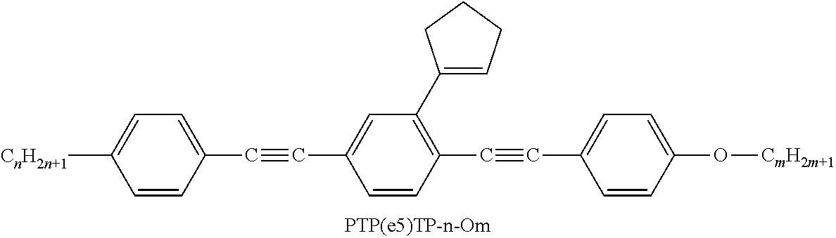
[CnH2n+1]C1=CC=C(C#CC2=CC(C3=CCCC3)=C(C#CC3=CC=C(O[CmH2m+1])C=C3)C=C2)C=C1
